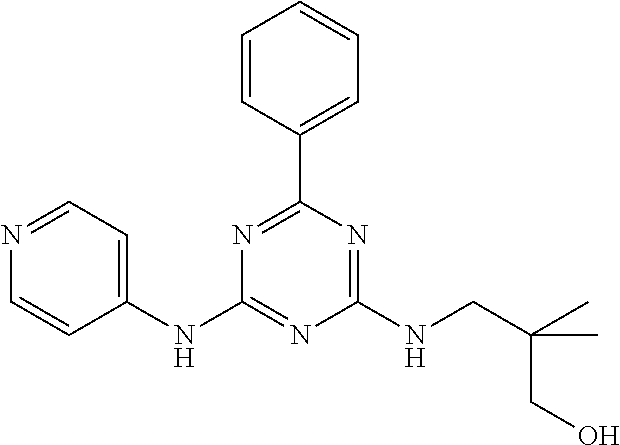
C1(NC2=CC=NC=C2)=NC(NCC(C)(CO)C)=NC(C2=CC=CC=C2)=N1
